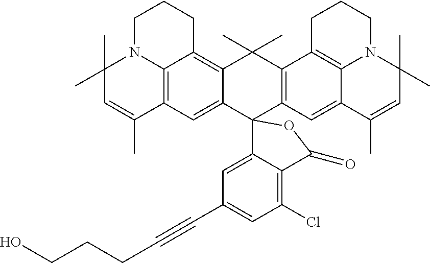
C1N2C3=C(C(C)=CC2(C)C)C=C2C(=C3CC1)C(C)(C)C1=C(C23C2=CC(C#CCCCO)=CC(Cl)=C2C(=O)O3)C=C2C3=C1CCCN3C(C)(C)C=C2C
